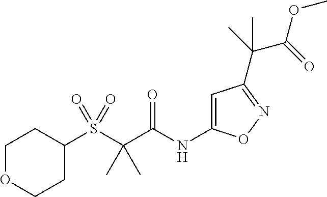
S(C(C(NC1=CC(C(C)(C(=O)OC)C)=NO1)=O)(C)C)(=O)(=O)C1CCOCC1
